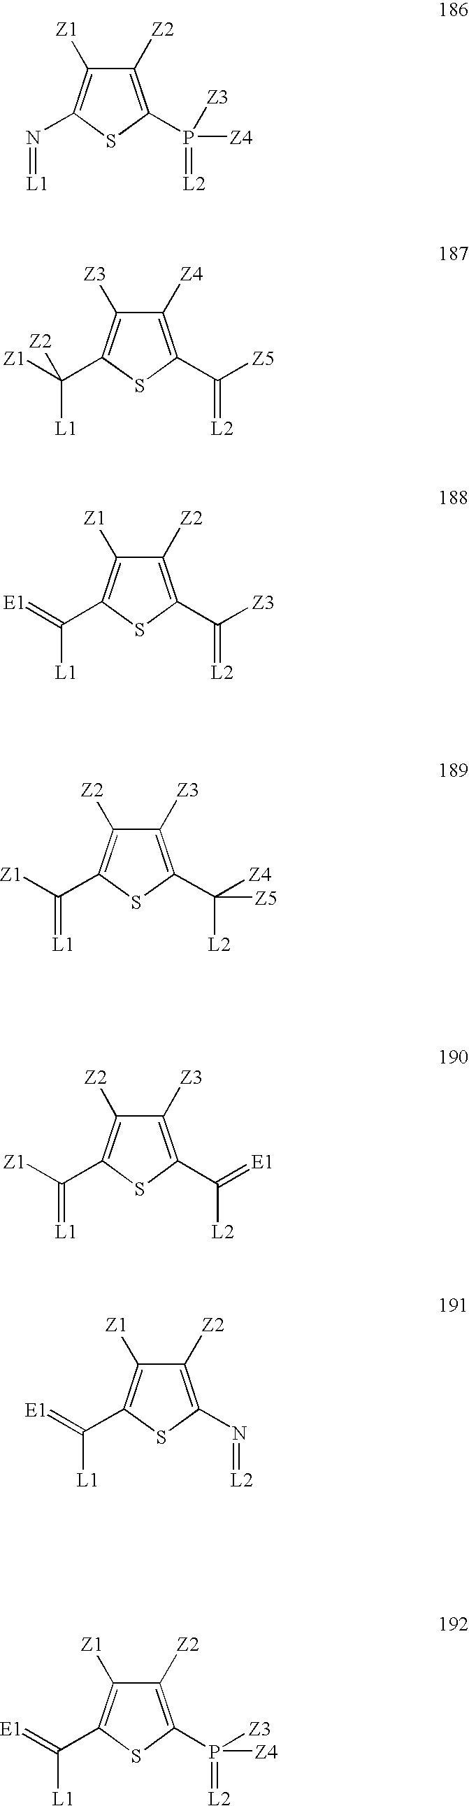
C1([Z2])=C(P([Z4])(=[L2])[Z3])SC(N=[L1])=C1[Z1].C1([Z4])=C(C(=[L2])[Z5])SC(C([L1])([Z2])[Z1])=C1[Z3].C1([Z2])=C(C(=[L2])[Z3])SC(C([L1])=[E1])=C1[Z1].C1([Z3])=C(C([L2])([Z5])[Z4])SC(C(=[L1])[Z1])=C1[Z2].C1([Z3])=C(C([L2])=[E1])SC(C(=[L1])[Z1])=C1[Z2].C1([Z2])=C(N=[L2])SC(C([L1])=[E1])=C1[Z1].C1([Z2])=C(P(=[L2])([Z4])[Z3])SC(C([L1])=[E1])=C1[Z1]
